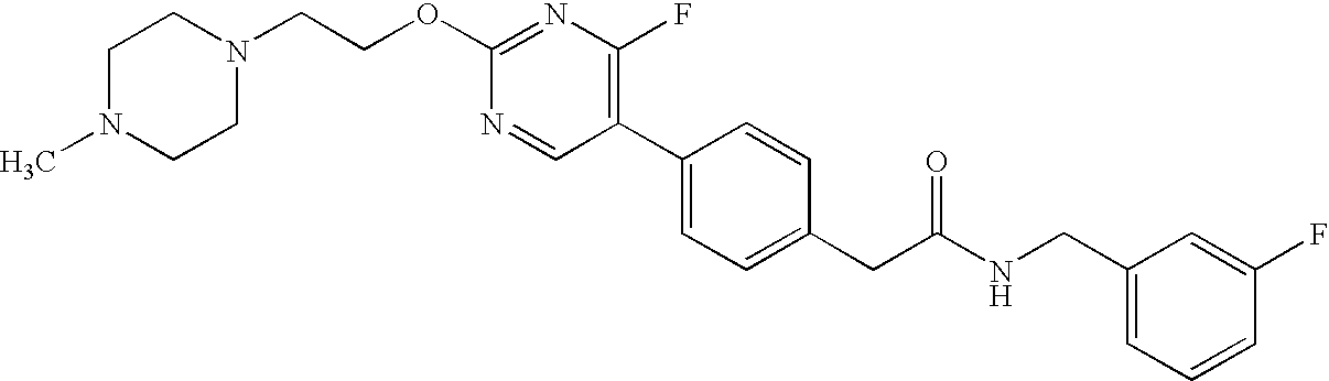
C(OC1=NC(F)=C(C2=CC=C(CC(NCC3=CC=CC(F)=C3)=O)C=C2)C=N1)CN1CCN(C)CC1
